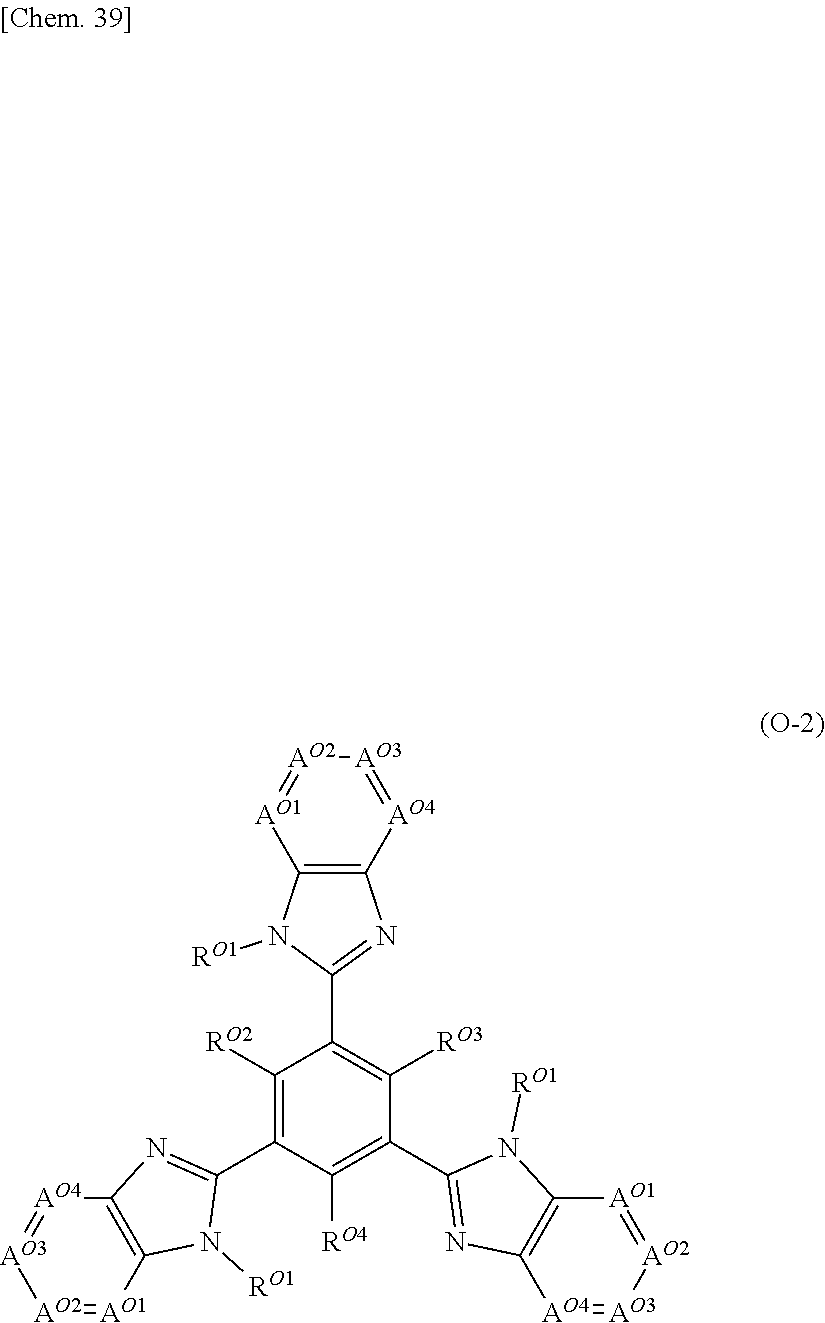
C1([RO2])=C(C2=NC3=C(N2[RO1])[AO1]=[AO2][AO3]=[AO4]3)C([RO4])=C(C2=NC3=C(N2[RO1])[AO1]=[AO2][AO3]=[AO4]3)C([RO3])=C1C1=NC2=C(N1[RO1])[AO1]=[AO2][AO3]=[AO4]2
